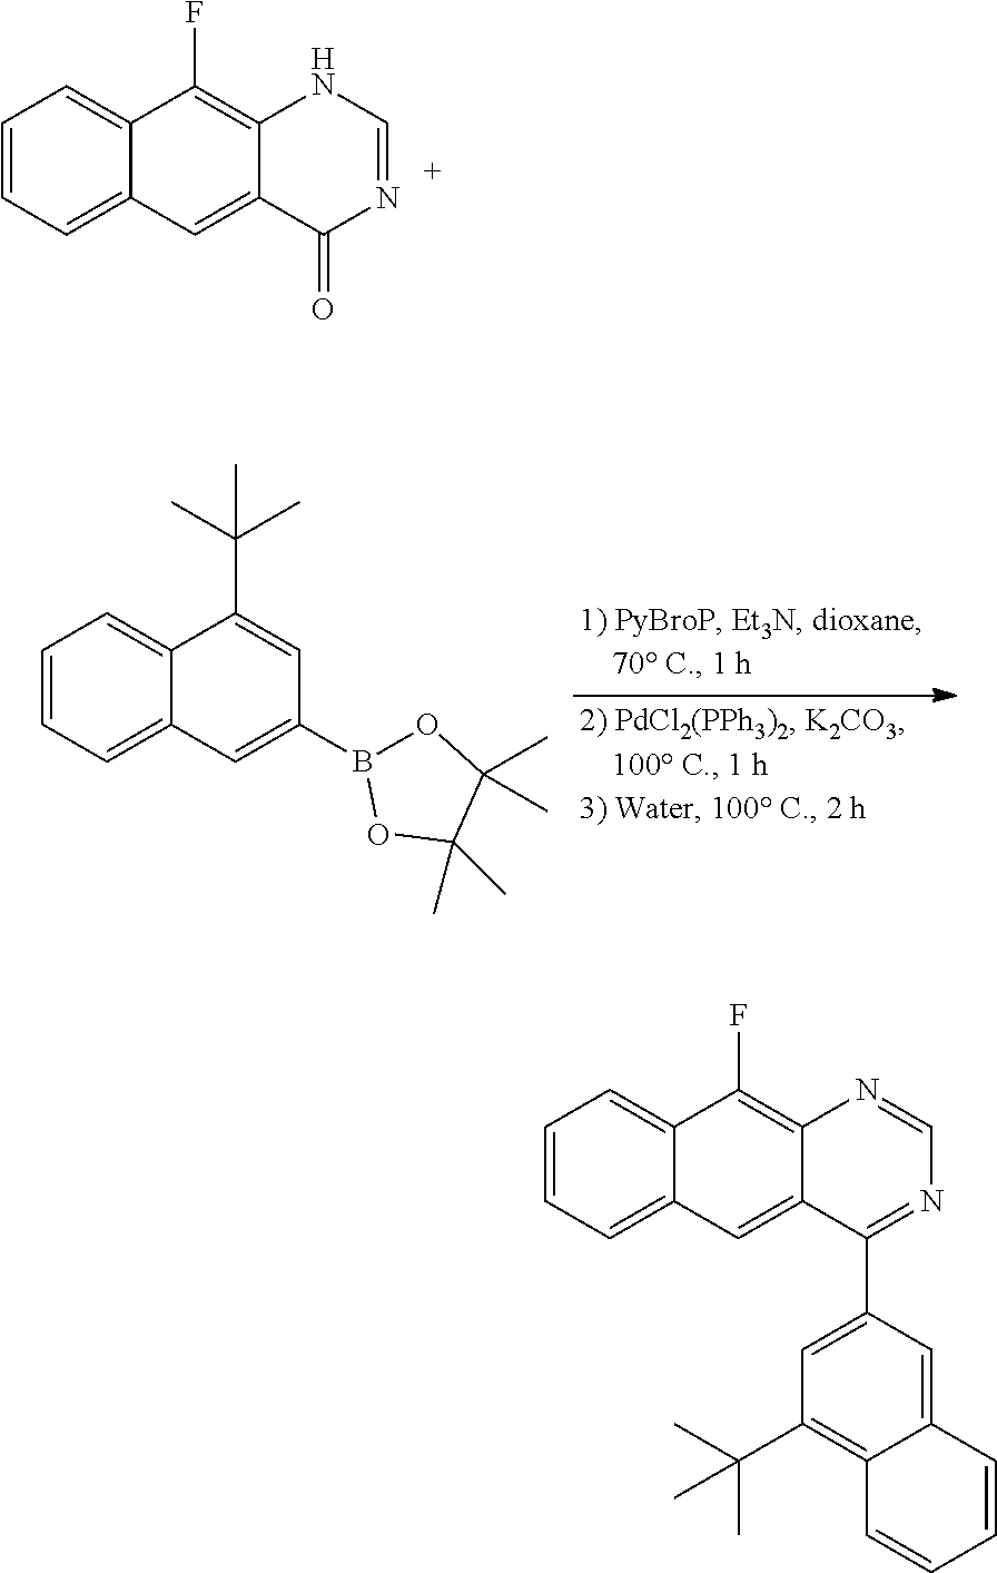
C1=CC=C2C(=C1)C(C(C)(C)C)=CC(B1OC(C)(C)C(C)(C)O1)=C2.C1=CC=C2C(=C1)C(F)=C1C(=C2)C(=O)N=CN1.C1=CC=C2C(=C1)C(F)=C1C(=C2)C(C2=CC(C(C)(C)C)=C3C(=C2)C=CC=C3)=NC=N1
